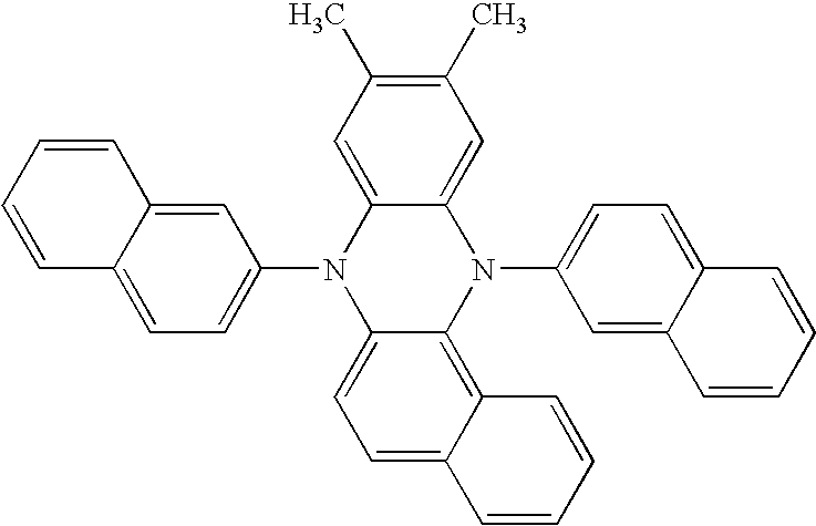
C1(N2C3=CC=C4C(=C3N(C3=CC=C5C(=C3)C=CC=C5)C3=CC(C)=C(C)C=C23)C=CC=C4)=CC=C2C(=C1)C=CC=C2
